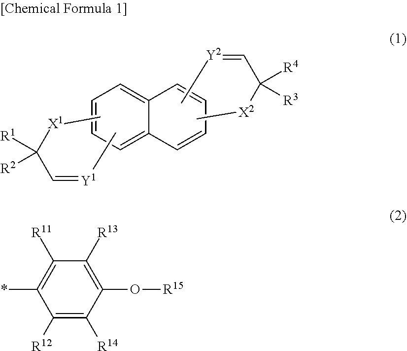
C1=CC=C2C(=C1)C=CC=C2.C(=[Y1]C)C([X1]C)([R1])[R2].C(=[Y2]C)C([X2]C)([R3])[R4].C1([R12])=C([R14])C(O[R15])=C([R13])C([R11])=C1*
